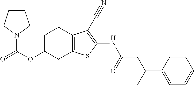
C(OC1CC2=C(CC1)C(C#N)=C(NC(CC(C1=CC=CC=C1)C)=O)S2)(=O)N1CCCC1
